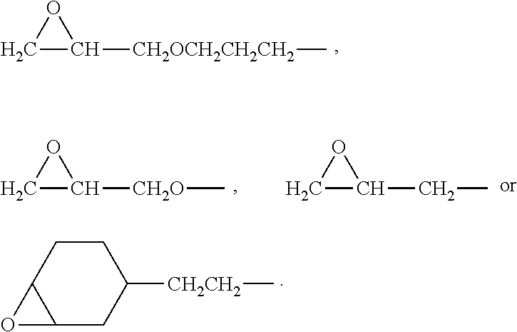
C1C([CH2OCH2CH2CH2]C)O1.C12CC([CH2CH2]C)CCC1O2.C1C([CH2O]C)O1.C1C(CC)O1
